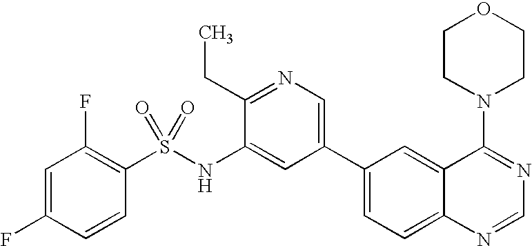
C1(S(NC2=CC(C3=CC=C4C(=C3)C(N3CCOCC3)=NC=N4)=CN=C2CC)(=O)=O)=C(F)C=C(F)C=C1
